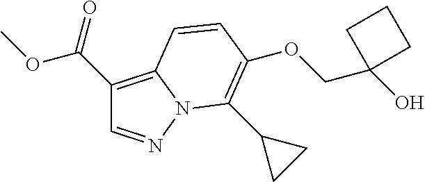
C1(C(=O)OC)=C2N(N=C1)C(C1CC1)=C(OCC1(O)CCC1)C=C2
